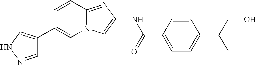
C1(C2=CN3C(=NC(NC(=O)C4=CC=C(C(C)(CO)C)C=C4)=C3)C=C2)=CNN=C1
